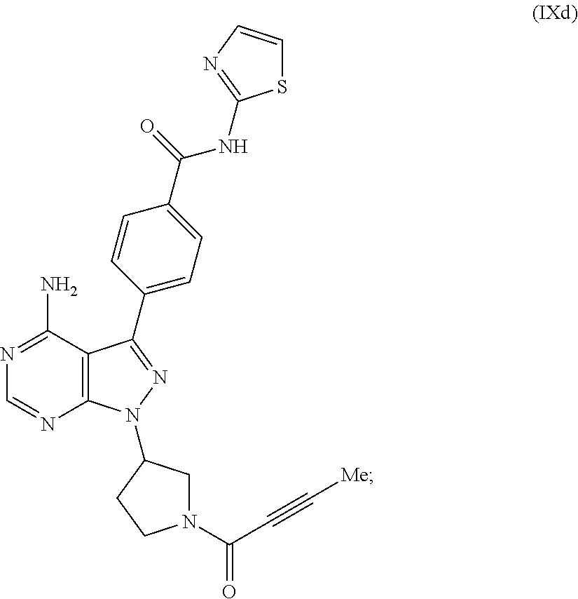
C12=C(C(N)=NC=N1)C(C1=CC=C(C(NC3=NC=CS3)=O)C=C1)=NN2C1CN(C(C#C[Me])=O)CC1
